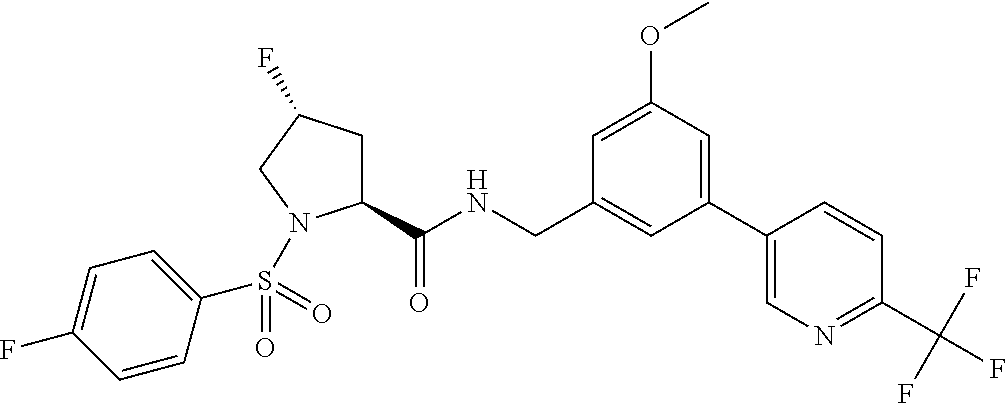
C1(C(NCC2=CC(C3=CN=C(C(F)(F)F)C=C3)=CC(OC)=C2)=O)CC(F)CN1S(C1=CC=C(F)C=C1)(=O)=O
